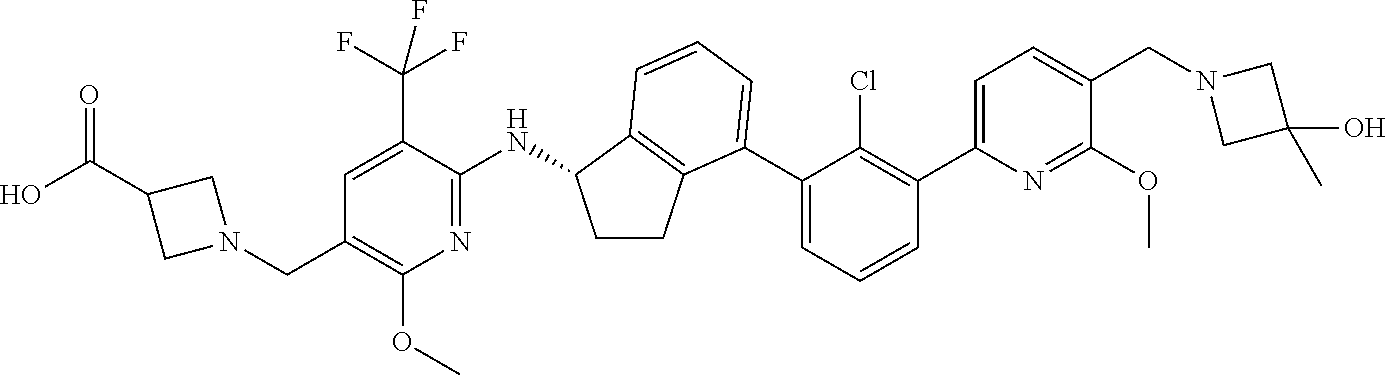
C(C1=C(OC)N=C(NC2CCC3=C2C=CC=C3C2=CC=CC(C3=CC=C(CN4CC(C)(O)C4)C(OC)=N3)=C2Cl)C(C(F)(F)F)=C1)N1CC(C(O)=O)C1
